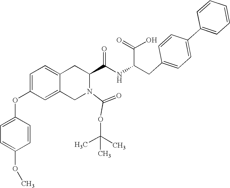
C12=CC=C(OC3=CC=C(OC)C=C3)C=C1CN(C(=O)OC(C)(C)C)C(C(NC(CC1=CC=C(C3=CC=CC=C3)C=C1)C(=O)O)=O)C2
